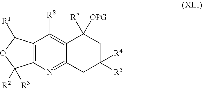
C12=C(N=C3C(=C1[R8])C([R7])([OPG])CC([R5])([R4])C3)C([R2])([R3])OC2[R1]
